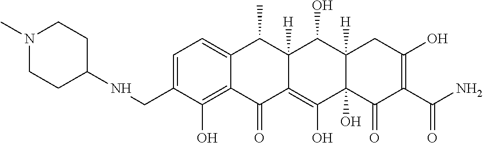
C1=C(CNC2CCN(C)CC2)C(O)=C2C(=C1)C(C)C1([H])C(=C(O)C3(O)C([H])(C1O)CC(O)=C(C(N)=O)C3=O)C2=O
